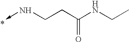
C<-NCCC(NCC)=O
